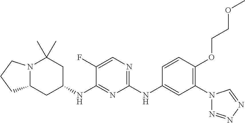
N12C(CC(NC3=NC(NC4=CC(N5N=NN=C5)=C(OCCOC)C=C4)=NC=C3F)CC1(C)C)CCC2
